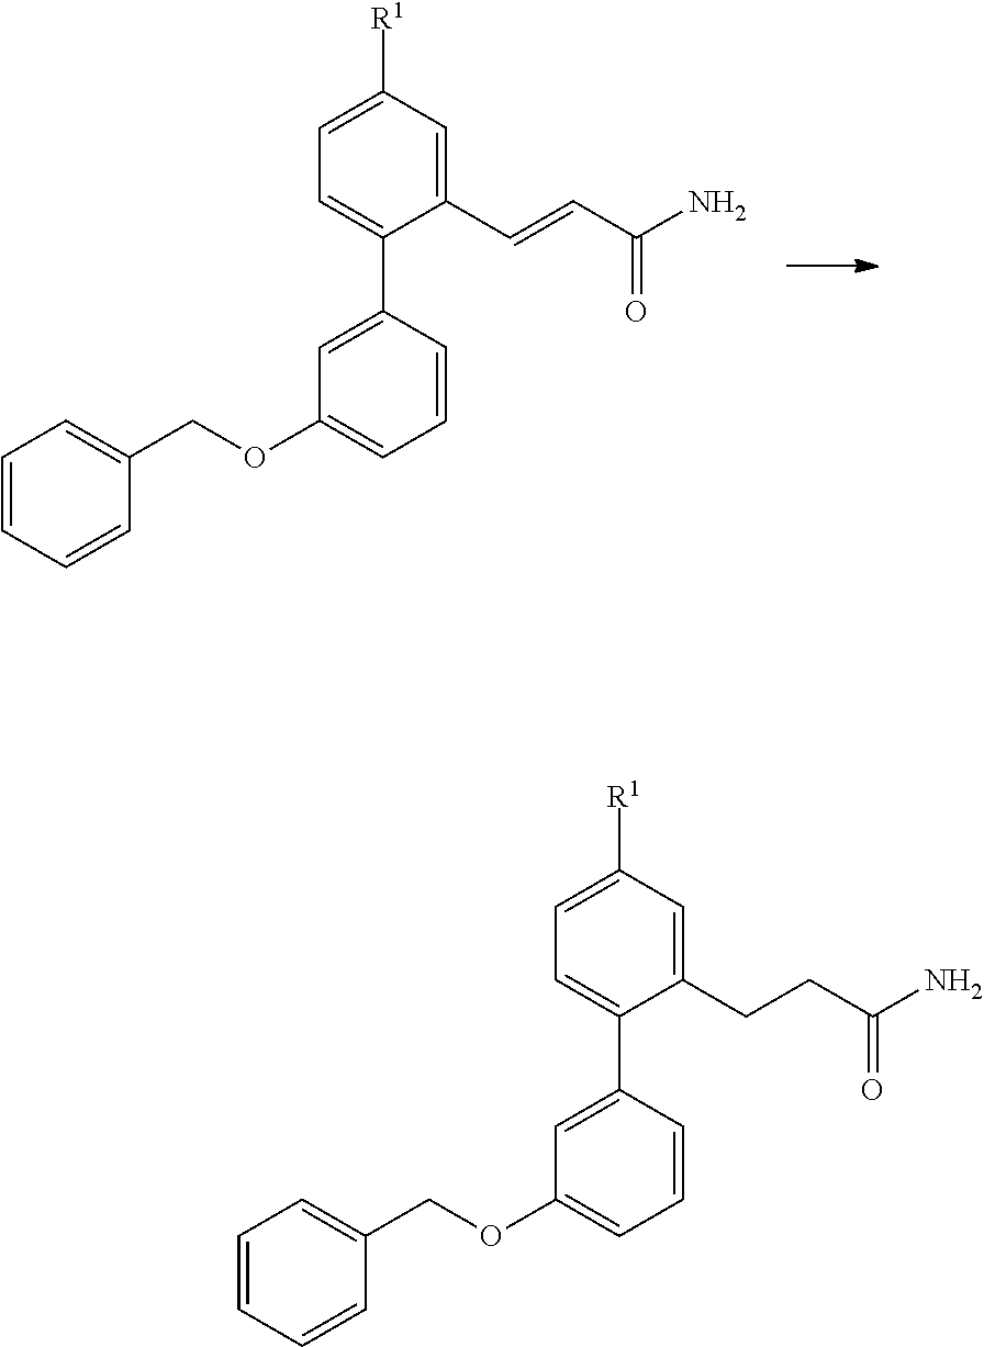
C1=CC=CC(COC2=CC=CC(C3=CC=C([R1])C=C3C=CC(N)=O)=C2)=C1.C1=CC=CC(COC2=CC=CC(C3=CC=C([R1])C=C3CCC(N)=O)=C2)=C1
